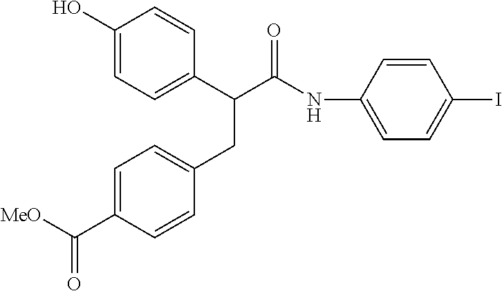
C1(O)=CC=C(C(C(NC2=CC=C(I)C=C2)=O)CC2=CC=C(C([MeO])=O)C=C2)C=C1
